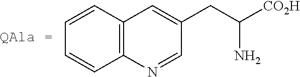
C1=CC2=C(C=C1)N=CC(CC([CO2H])N)=C2
